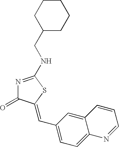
N(C1=NC(=O)C(=CC2=CC=C3C(=C2)C=CC=N3)S1)CC1CCCCC1
